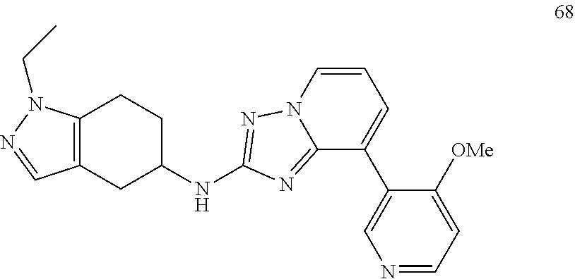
C12=C(CC(NC3=NN4C(=N3)C(C3=CN=CC=C3[OMe])=CC=C4)CC1)C=NN2CC
